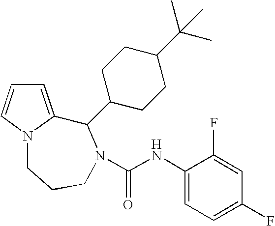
C1=C2N(C=C1)CCCN(C(NC1=CC=C(F)C=C1F)=O)C2C1CCC(C(C)(C)C)CC1
